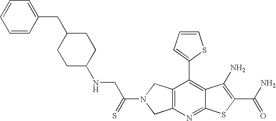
C12=C(N=C3C(=C1C1=CC=CS1)C(N)=C(C(N)=O)S3)CN(C(=S)CNC1CCC(CC3=CC=CC=C3)CC1)C2
